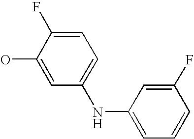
OC1=CC(NC2=CC=CC(F)=C2)=CC=C1F
